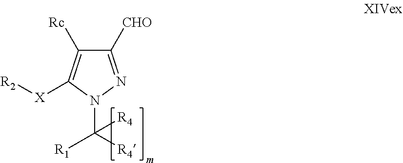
C1([CHO])=NN(C([R4])([R1])[R4])C([X][R2])=C1[Rc]
